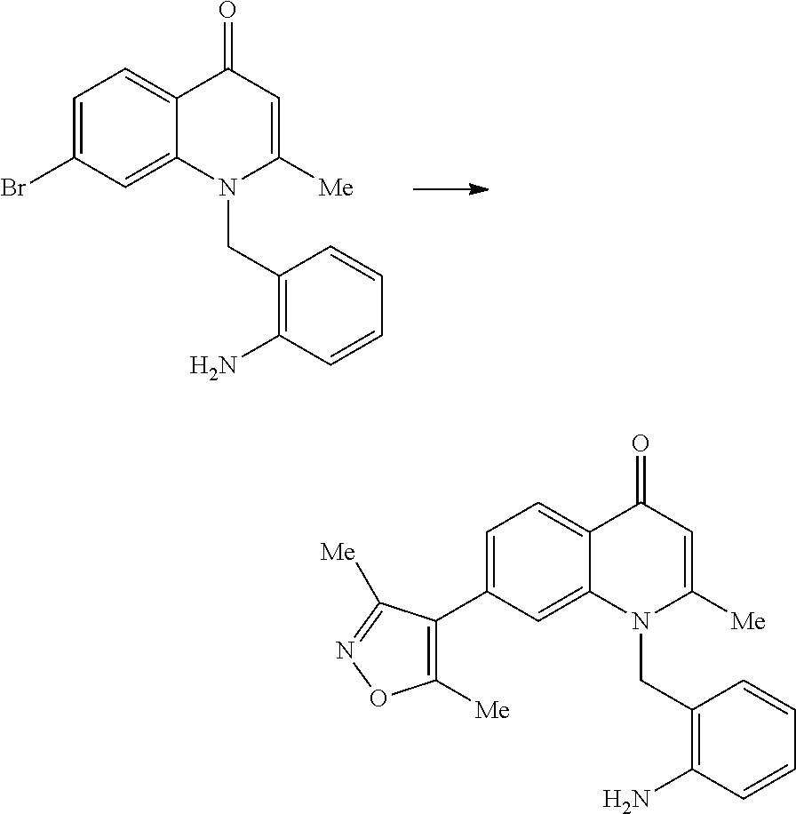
C1=C(Br)C=C2C(=C1)C(=O)C=C([Me])N2CC1=C(N)C=CC=C1.C1=C(C2=C([Me])ON=C2[Me])C=C2C(=C1)C(=O)C=C([Me])N2CC1=C(N)C=CC=C1
